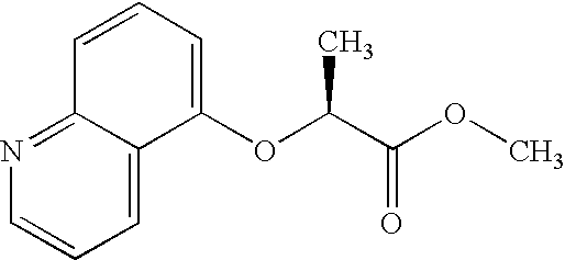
C1=C2C(=NC=C1)C=CC=C2OC(C(OC)=O)C
